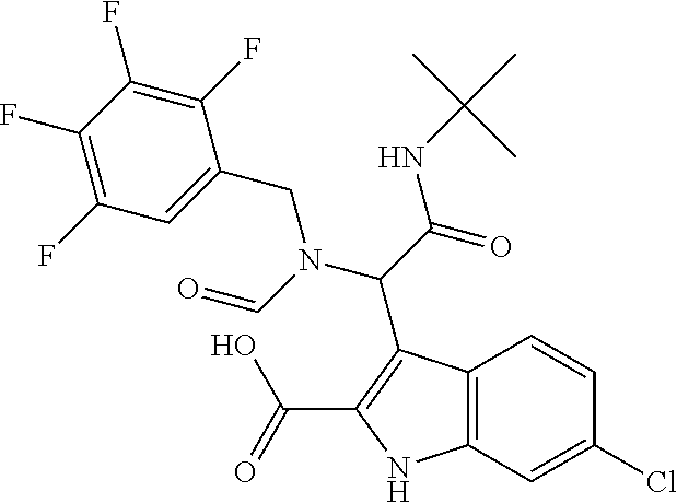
C(C(NC(C)(C)C)=O)(N(CC1=CC(F)=C(F)C(F)=C1F)C=O)C1=C(C(O)=O)NC2=C1C=CC(Cl)=C2
